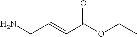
NCC=CC(OCC)=O
